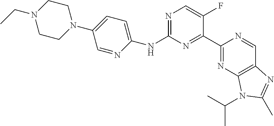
C1(NC2=CC=C(N3CCN(CC)CC3)C=N2)=NC=C(F)C(C2=NC3=C(C=N2)N=C(C)N3C(C)C)=N1
